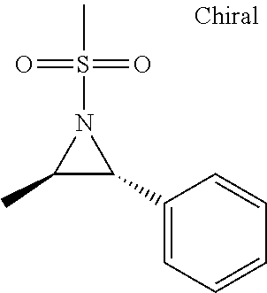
C1(C)C(C2=CC=CC=C2)N1S(=O)(=O)C
